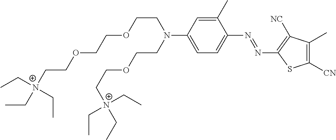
[N+](CCOCCOCCN(CCOCC[N+](CC)(CC)CC)C1=CC=C(N=NC2=C([NC])C(C)=C([CN])S2)C(C)=C1)(CC)(CC)CC
